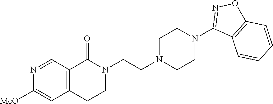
C12=C(C(=O)N(CCN3CCN(C4=NOC5=C4C=CC=C5)CC3)CC1)C=NC([MeO])=C2
